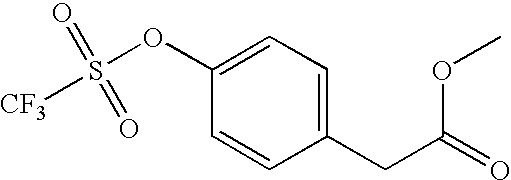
C1(CC(=O)OC)=CC=C(OS(=O)(=O)[CF3])C=C1
